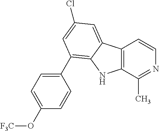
C12=C(C(C)=NC=C1)NC1=C(C3=CC=C(O[F3C])C=C3)C=C(Cl)C=C21
